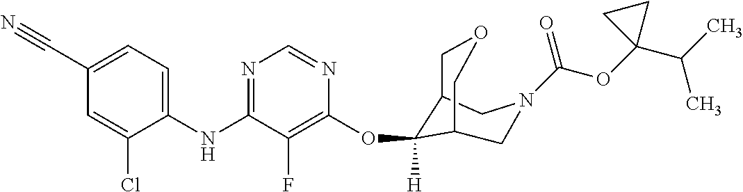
C1(NC2=NC=NC(OC3([H])C4COCC3CN(C(OC3(C(C)C)CC3)=O)C4)=C2F)=CC=C(C#N)C=C1Cl
